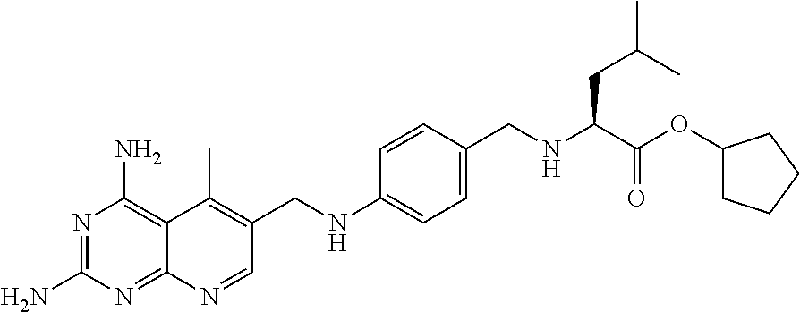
C1=CC(CNC(C(=O)OC2CCCC2)CC(C)C)=CC=C1NCC1=C(C)C2=C(N)N=C(N)N=C2N=C1
